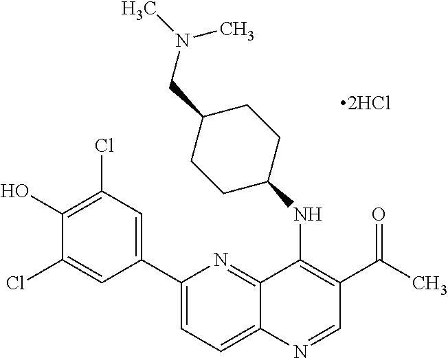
C1(C2=CC=C3C(=N2)C(NC2CCC(CN(C)C)CC2)=C(C(C)=O)C=N3)=CC(Cl)=C(O)C(Cl)=C1.[2HCl]
